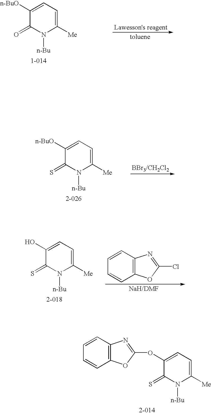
C1([n-BuO])=CC=C([Me])N([n-Bu])C1=S.C1=CC2=C(C=C1)OC(OC1=CC=C([Me])N([n-Bu])C1=S)=N2.C1([n-BuO])=CC=C([Me])N([n-Bu])C1=O.C1(O)=CC=C([Me])N([n-Bu])C1=S.C1=CC2=C(C=C1)OC(Cl)=N2
